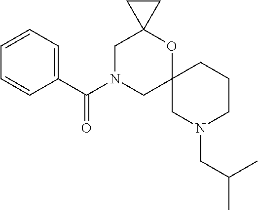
C1=CC=C(C(N2CC3(OC4(C2)CC4)CN(CC(C)C)CCC3)=O)C=C1
